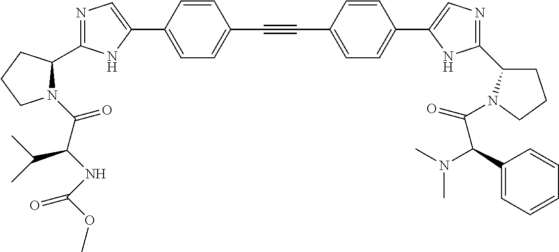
N1=C(C2N(C(C(NC(OC)=O)C(C)C)=O)CCC2)NC(C2=CC=C(C#CC3=CC=C(C4=CN=C(C5CCCN5C(=O)C(C5=CC=CC=C5)N(C)C)N4)C=C3)C=C2)=C1
